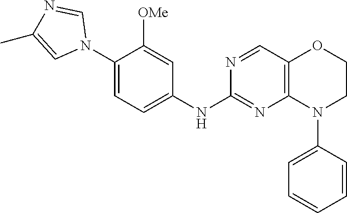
N1(C2=CC=C(NC3=NC4=C(C=N3)OCCN4C3=CC=CC=C3)C=C2[OMe])C=NC(C)=C1
